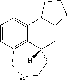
C1=CC2=C3C(=C1)C1C(CC3([H])CCNC2)CCC1
